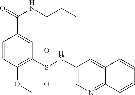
C1=CC(OC)=C(S(=O)(=O)NC2=CN=C3C(=C2)C=CC=C3)C=C1C(=O)NCCC
